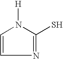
N1=C(S)N([H])C=C1
